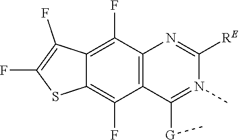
CN1=C([G]C)C2=C(C(F)=C3C(=C2F)SC(F)=C3F)N=C1[RE]
